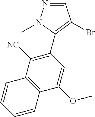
N1=CC(Br)=C(C2=C([NC])C3=C(C(OC)=C2)C=CC=C3)N1C
